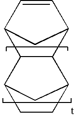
C12C(C3C=CC1C3)C1CCC2C1
